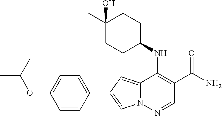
N12C(=CC(C3=CC=C(OC(C)C)C=C3)=C1)C(NC1CCC(C)(O)CC1)=C(C(N)=O)C=N2
